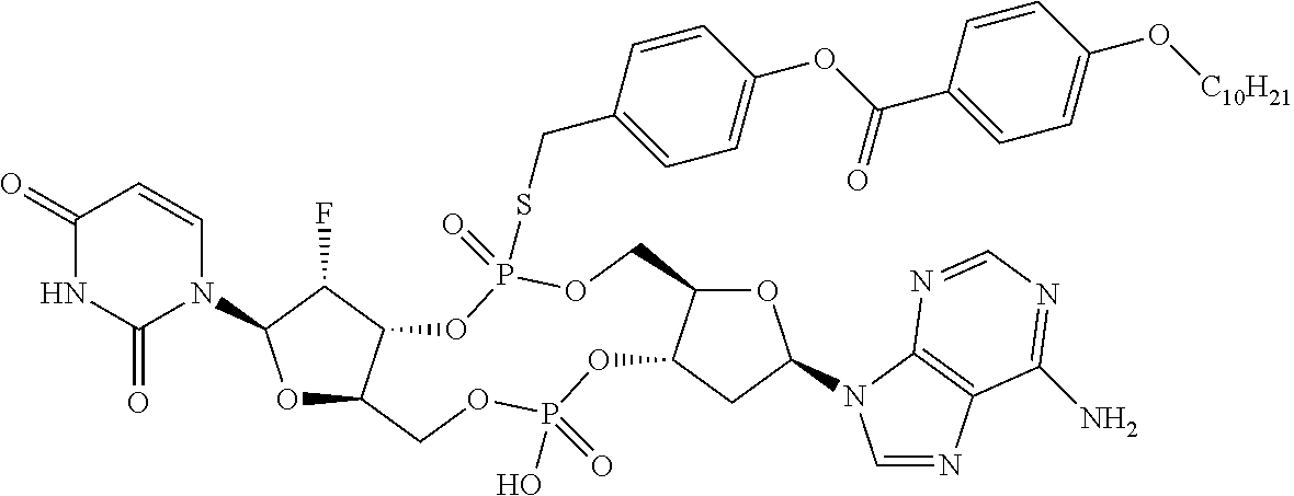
O1C2C(C(F)C1N1C=CC(=O)NC1=O)OP(=O)(SCC1=CC=C(OC(C3=CC=C(O[C10H21])C=C3)=O)C=C1)OCC1C(OP(O)(=O)OC2)CC(N2C=NC3=C2N=CN=C3N)O1
